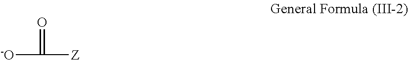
[-O]C(=O)[Z]
